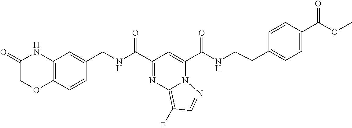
N1=C(C(=O)NCC2=CC3=C(C=C2)OCC(=O)N3)C=C(C(=O)NCCC2=CC=C(C(=O)OC)C=C2)N2C1=C(F)C=N2
